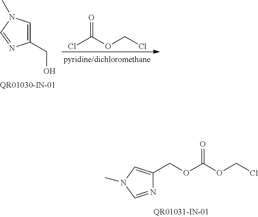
N1=CN(C)C=C1COC(OCCl)=O.ClC(OCCl)=O.C1(CO)=CN(C)C=N1
